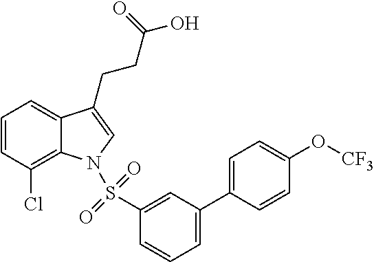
C1=CC(Cl)=C2C(=C1)C(CCC(O)=O)=CN2S(C1=CC(C2=CC=C(O[CF3])C=C2)=CC=C1)(=O)=O
